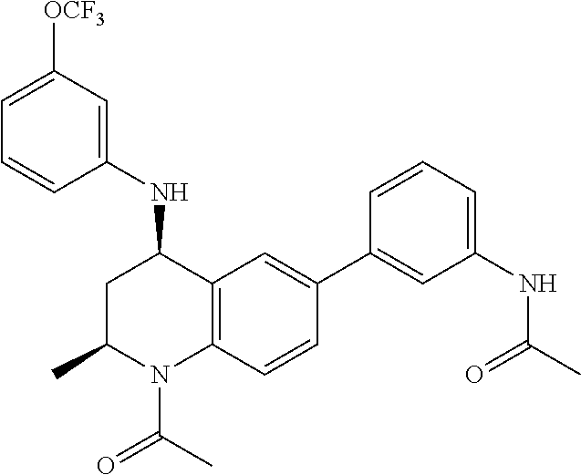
N(C1CC(C)N(C(C)=O)C2=C1C=C(C1=CC(NC(C)=O)=CC=C1)C=C2)C1=CC([OCF3])=CC=C1
